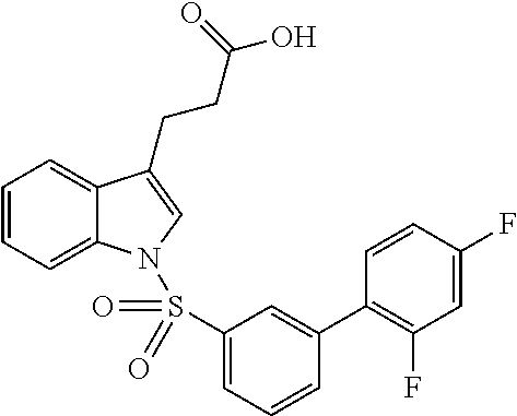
C1=CC=C2C(=C1)C(CCC(O)=O)=CN2S(C1=CC=CC(C2=C(F)C=C(F)C=C2)=C1)(=O)=O
